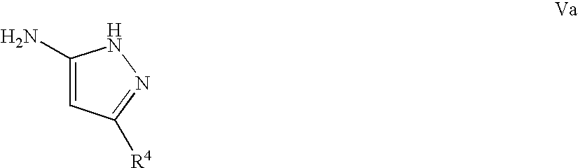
C1(N)=CC([R4])=NN1
